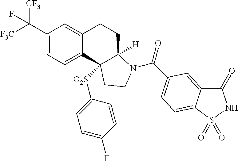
C(C1=CC=C2C(=C1)CCC1([H])C2([O2S]C2=CC=C(F)C=C2)CCN1C(=O)C1=CC=C2C(=C1)C(=O)NS2(=O)=O)([F3C])([CF3])F
